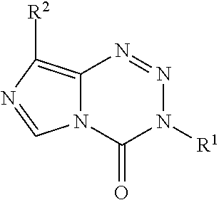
C12=C([R2])N=CN1C(=O)N([R1])N=N2
